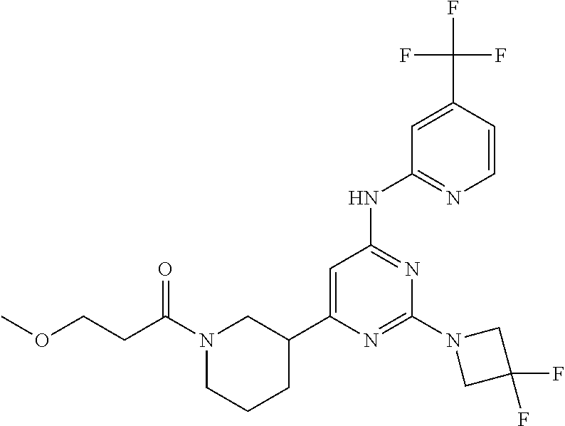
C1(C2CCCN(C(CCOC)=O)C2)=CC(NC2=NC=CC(C(F)(F)F)=C2)=NC(N2CC(F)(F)C2)=N1
